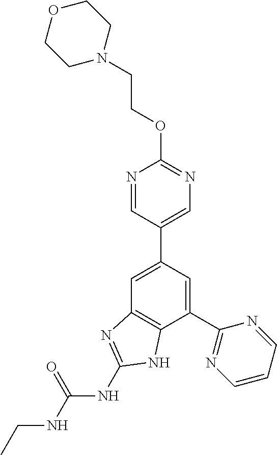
C1(C2=NC=CC=N2)=CC(C2=CN=C(OCCN3CCOCC3)N=C2)=CC2=C1NC(NC(NCC)=O)=N2
